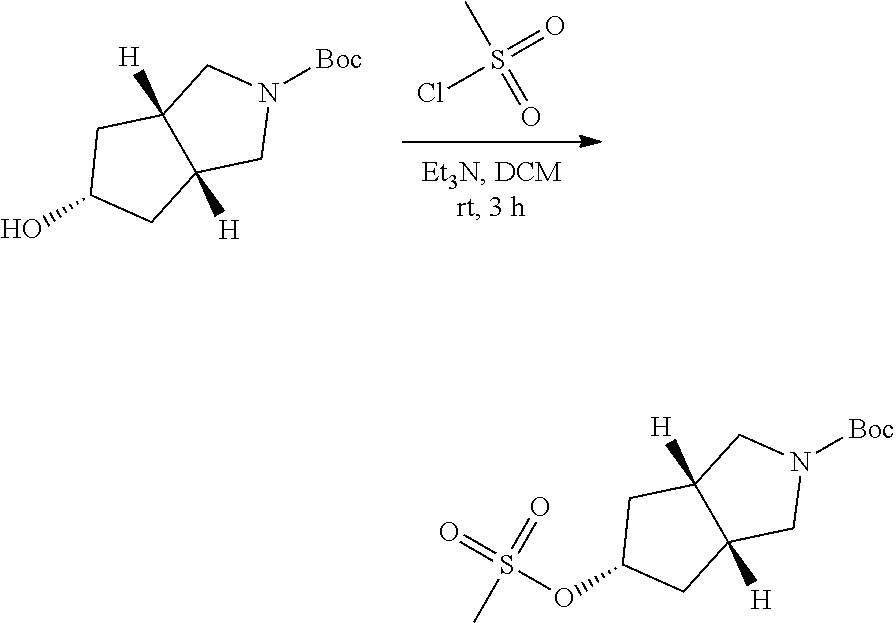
CS(=O)(=O)Cl.N1([Boc])CC2([H])C([H])(C1)CC(O)C2.N1([Boc])CC2([H])C([H])(C1)CC(OS(=O)(=O)C)C2
